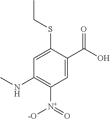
C1=C(C(O)=O)C(SCC)=CC(NC)=C1[N+](=O)[-O]
